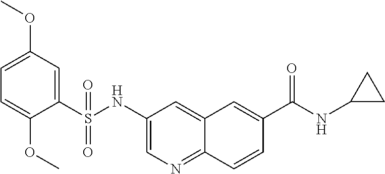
C1=C(OC)C=C(S(NC2=CN=C3C(=C2)C=C(C(NC2CC2)=O)C=C3)(=O)=O)C(OC)=C1
